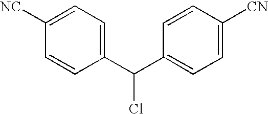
C1([NC])=CC=C(C(C2=CC=C([CN])C=C2)Cl)C=C1
